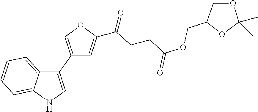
C1(C2=CNC3=CC=CC=C23)=COC(C(=O)CCC(OCC2OC(C)(C)OC2)=O)=C1
